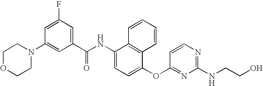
C1OCCN(C2=CC(C(NC3=CC=C(OC4=NC(NCCO)=NC=C4)C4=C3C=CC=C4)=O)=CC(F)=C2)C1
